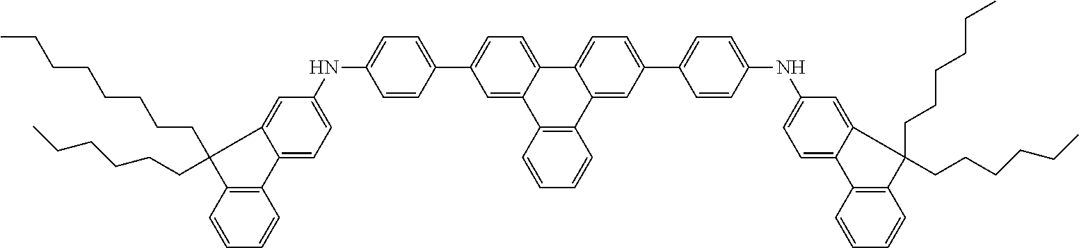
C12=C(C=CC=C1)C1=CC=C(NC3=CC=C(C4=CC=C5C(=C4)C4=C(C6=CC(C7=CC=C(NC8=CC=C9C%10=C(C=CC=C%10)C(CCCCCC)(CCCCCC)C9=C8)C=C7)=CC=C56)C=CC=C4)C=C3)C=C1C2(CCCCCCCC)CCCCCC
